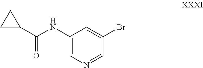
C1(Br)=CC(NC(C2CC2)=O)=CN=C1
